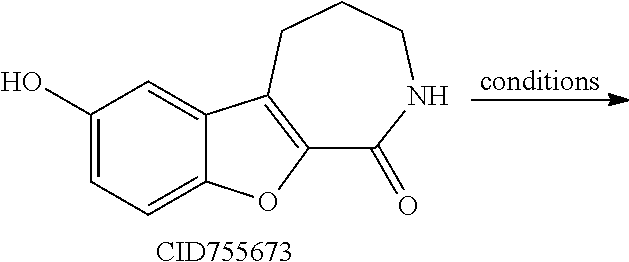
C1(=O)NCCCC2=C1OC1=CC=C(O)C=C12.[CID755673].[conditions]
